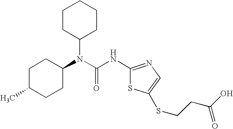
C1C(C)CCC(N(C(=O)NC2=NC=C(SCCC(O)=O)S2)C2CCCCC2)C1
